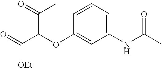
C1(OC(C(=O)[OEt])C(=O)C)=CC(NC(C)=O)=CC=C1
